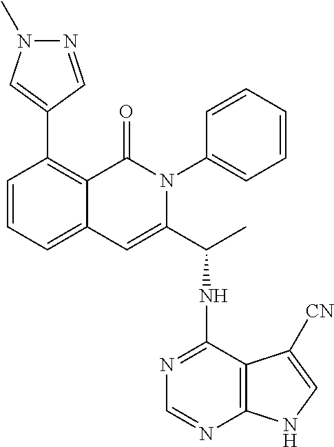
C1=CC=C2C(=C1C1=CN(C)N=C1)C(=O)N(C1=CC=CC=C1)C(C(C)NC1=NC=NC3=C1C([CN])=CN3)=C2
